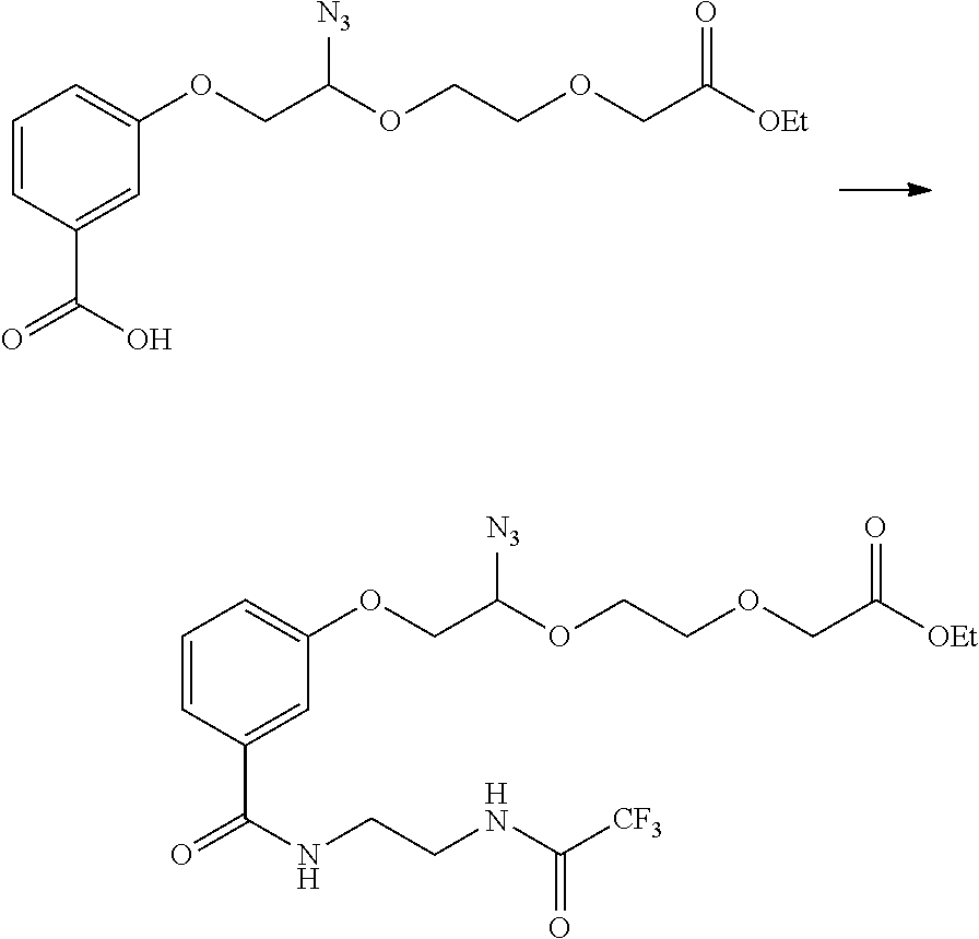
C1=CC(C(=O)O)=CC(OCC([N3])OCCOCC([OEt])=O)=C1.C1=CC(C(=O)NCCNC([CF3])=O)=CC(OCC([N3])OCCOCC([OEt])=O)=C1
